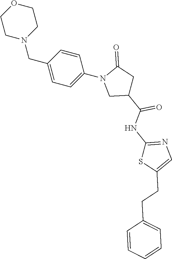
C1CN(CC2=CC=C(N3CC(C(NC4=NC=C(CCC5=CC=CC=C5)S4)=O)CC3=O)C=C2)CCO1
